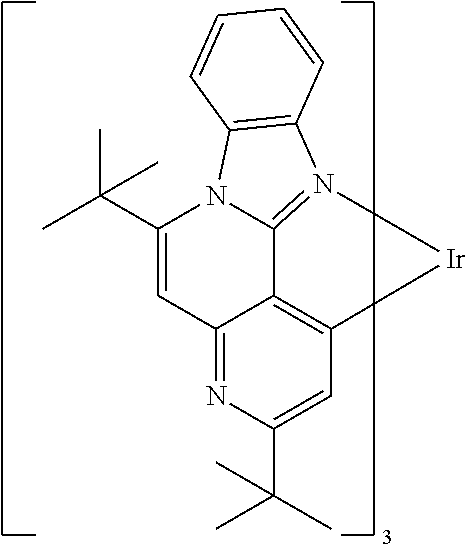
C12=NC(C(C)(C)C)=CC3=C1C1=N(C4=C(N1C(C(C)(C)C)=C2)C=CC=C4)[Ir]3
